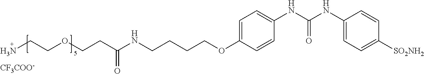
C(NCCCCOC1=CC=C(NC(NC2=CC=C([SO2NH2])C=C2)=O)C=C1)(CCOCCN)=O.[CF3COO-]
